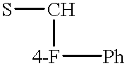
SC[4-F][Ph]
